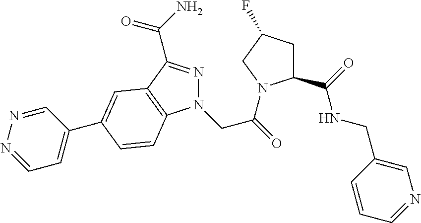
N1=C(C(N)=O)C2=C(N1CC(=O)N1C(C(NCC3=CN=CC=C3)=O)CC(F)C1)C=CC(C1=CC=NN=C1)=C2
